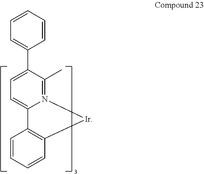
C12=CC=C(C3=CC=CC=C3)C(C)=N1[Ir]C1=C2C=CC=C1
